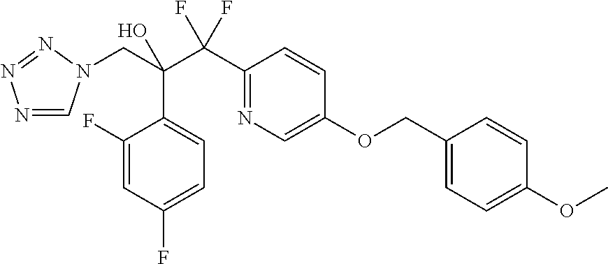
N1=CN(CC(C(C2=NC=C(OCC3=CC=C(OC)C=C3)C=C2)(F)F)(O)C2=CC=C(F)C=C2F)N=N1
